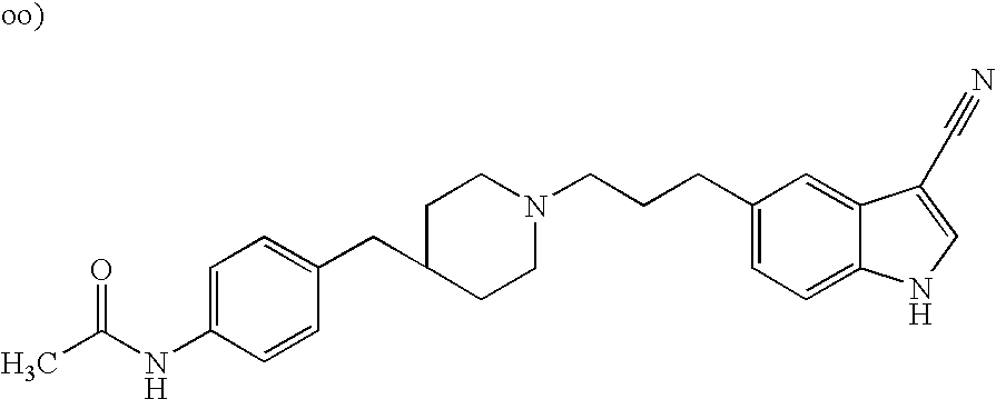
N1(CCCC2=CC=C3C(=C2)C(C#N)=CN3)CCC(CC2=CC=C(NC(C)=O)C=C2)CC1
